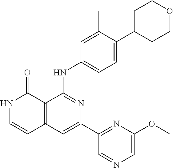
C12=C(C=C(C3=NC(OC)=CN=C3)N=C1NC1=CC=C(C3CCOCC3)C(C)=C1)C=CNC2=O
